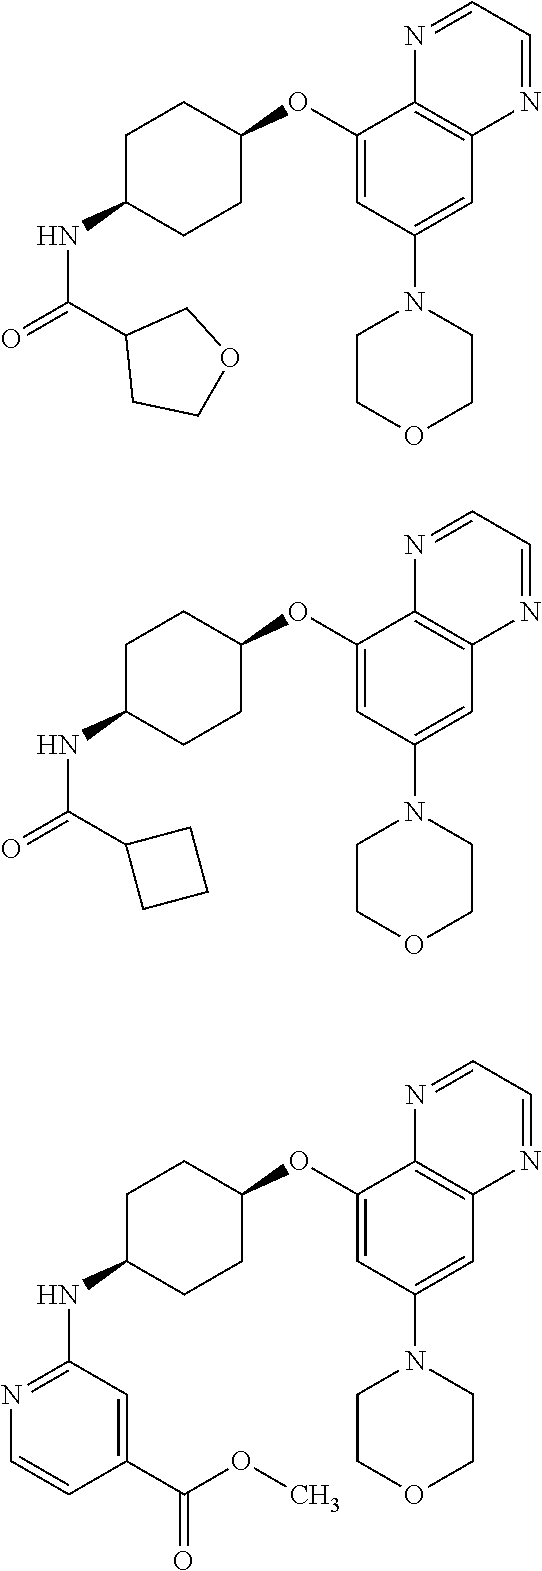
C1(OC2CCC(NC(C3CCOC3)=O)CC2)=CC(N2CCOCC2)=CC2=C1N=CC=N2.C1(OC2CCC(NC(C3CCC3)=O)CC2)=CC(N2CCOCC2)=CC2=C1N=CC=N2.C1(OC2CCC(NC3=NC=CC(C(OC)=O)=C3)CC2)=CC(N2CCOCC2)=CC2=C1N=CC=N2
